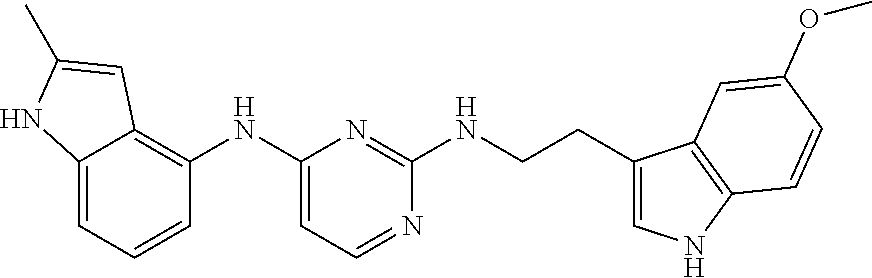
C12=CC=CC(NC3=CC=NC(NCCC4=CNC5=C4C=C(OC)C=C5)=N3)=C1C=C(C)N2
